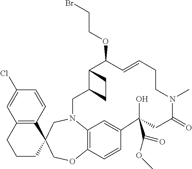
C12=C(CCCC13COC1=C4C=C(C=C1)C(O)(C(=O)OC)CC(=O)N(C)CCC=CC(OCCBr)C1C(CN4C3)CC1)C=C(Cl)C=C2
